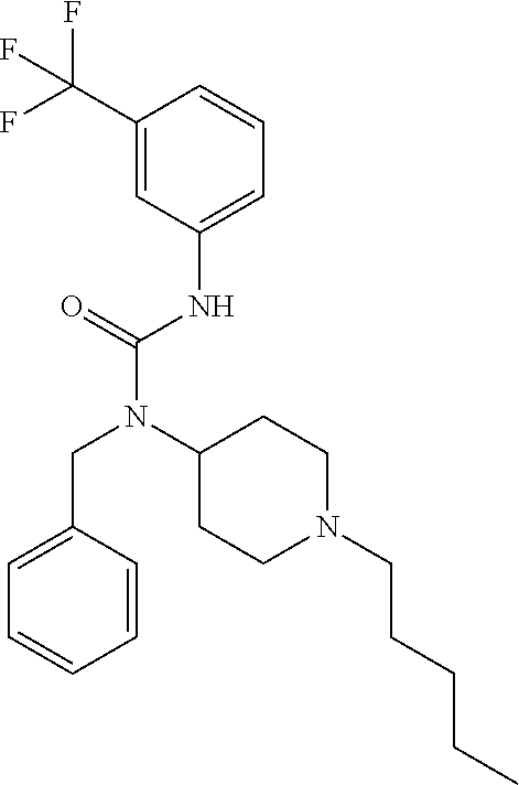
C1=C(CN(C(NC2=CC=CC(C(F)(F)F)=C2)=O)C2CCN(CCCCC)CC2)C=CC=C1
